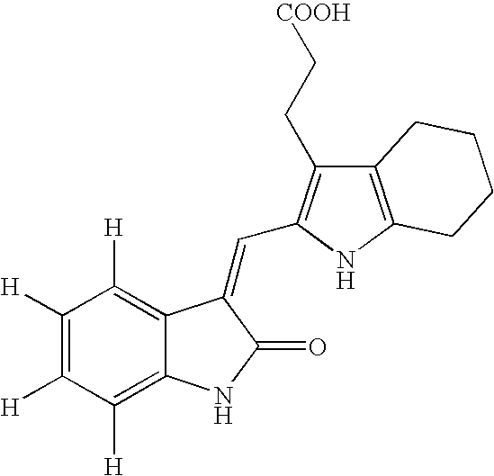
C1([H])=C([H])C([H])=C2C(=C1[H])C(=CC1=C(CC[COOH])C3=C(N1)CCCC3)C(=O)N2
